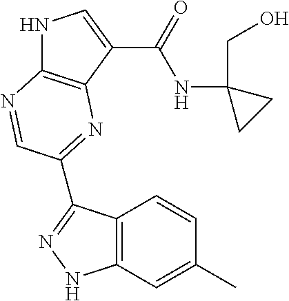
N1C2=C(C(C(=O)NC3(CO)CC3)=C1)N=C(C1=NNC3=C1C=CC(C)=C3)C=N2
